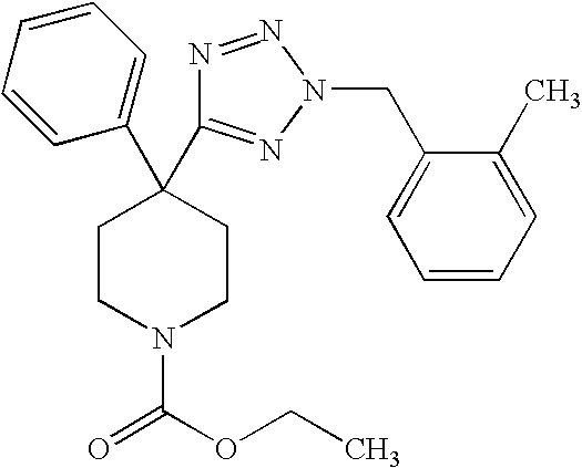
C1(C2(C3=NN(CC4=CC=CC=C4C)N=N3)CCN(C(OCC)=O)CC2)=CC=CC=C1
